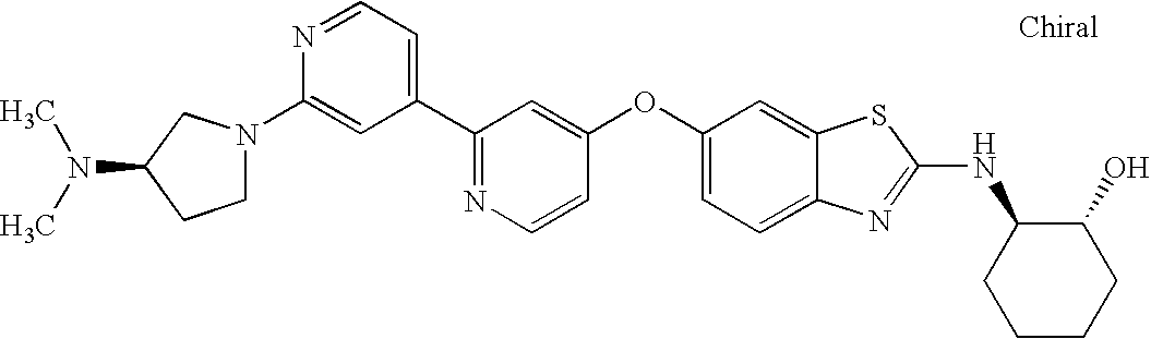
N1=C(C2=CC=NC(N3CCC(N(C)C)C3)=C2)C=C(OC2=CC=C3C(=C2)SC(NC2CCCCC2O)=N3)C=C1
